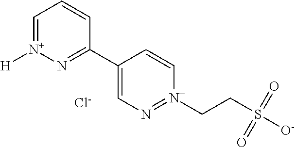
C1=[N+]([H])N=C(C2=CN=[N+](CCS([O-])(=O)=O)C=C2)C=C1.[Cl-]
